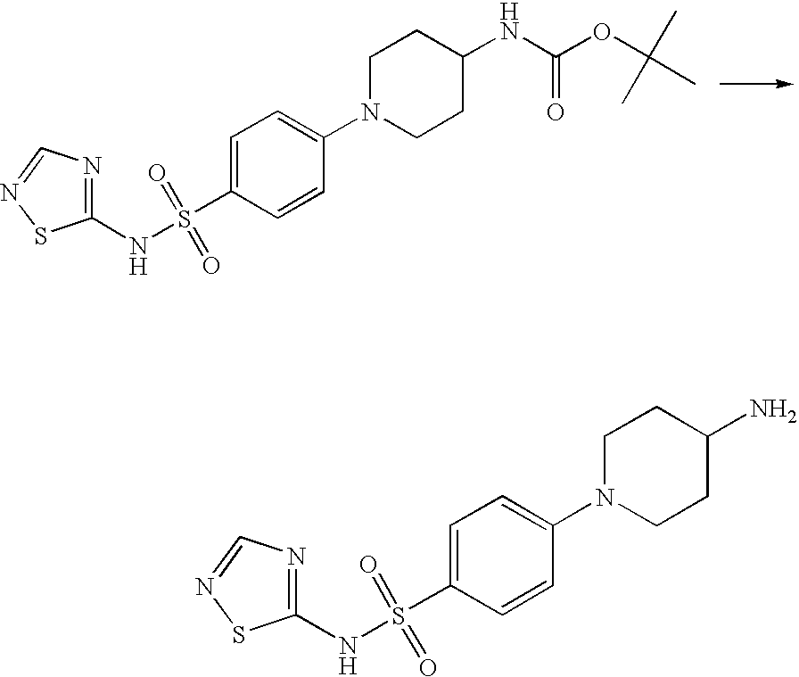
C1(NS(C2=CC=C(N3CCC(NC(OC(C)(C)C)=O)CC3)C=C2)(=O)=O)=NC=NS1.C1(NS(C2=CC=C(N3CCC(N)CC3)C=C2)(=O)=O)=NC=NS1
